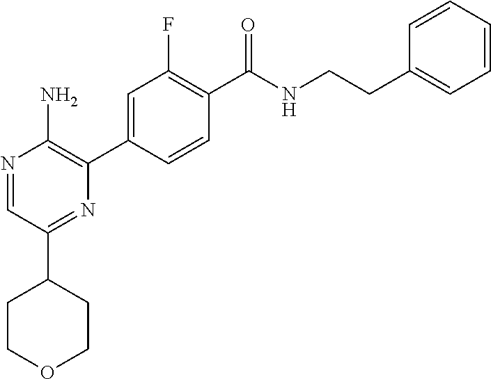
N1=CC(C2CCOCC2)=NC(C2=CC(F)=C(C(NCCC3=CC=CC=C3)=O)C=C2)=C1N
